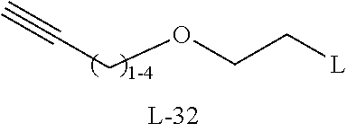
C#CCOCC[L]
